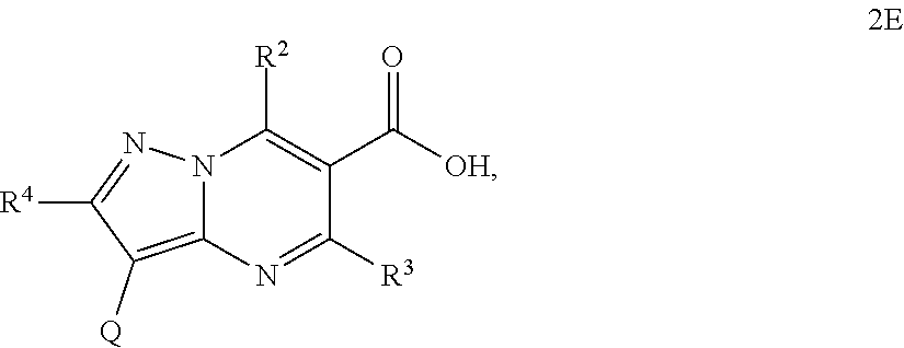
N12C(=C([Q])C([R4])=N1)N=C([R3])C(C([OH])=O)=C2[R2]
